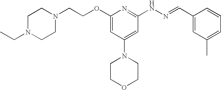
N1(CCOC2=CC(N3CCOCC3)=CC(NN=CC3=CC(C)=CC=C3)=N2)CCN(CC)CC1
